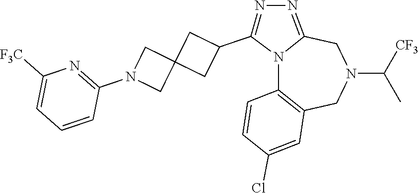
N12C3=C(CN(C([CF3])C)CC1=NN=C2C1CC2(C1)CN(C1=NC([F3C])=CC=C1)C2)C=C(Cl)C=C3
